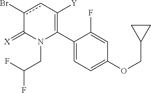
C1(C2=C([Y])cc(Br)C(=[X])N2CC(F)F)=CC=C(OCC2CC2)C=C1F
